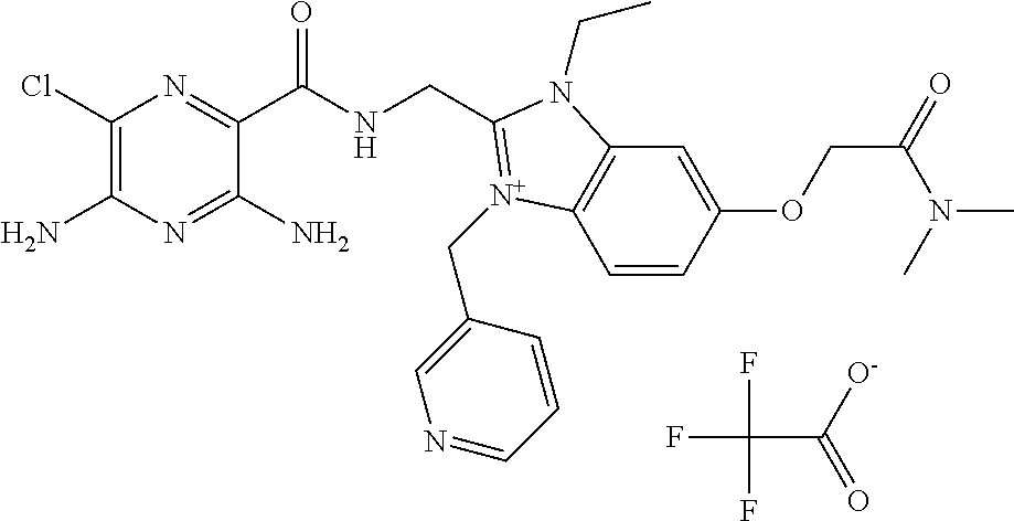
C1(Cl)=C(N)N=C(N)C(C(NCC2=[N+](CC3=CN=CC=C3)C3=C(C=C(OCC(N(C)C)=O)C=C3)N2CC)=O)=N1.FC(F)(F)C(=O)[O-]
